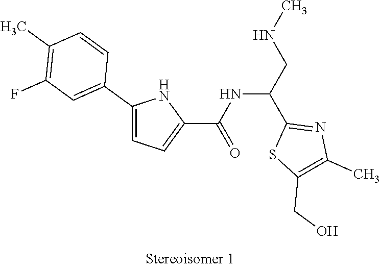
N(CC(C1=NC(C)=C(CO)S1)NC(C1=CC=C(C2=CC(F)=C(C)C=C2)N1)=O)C
